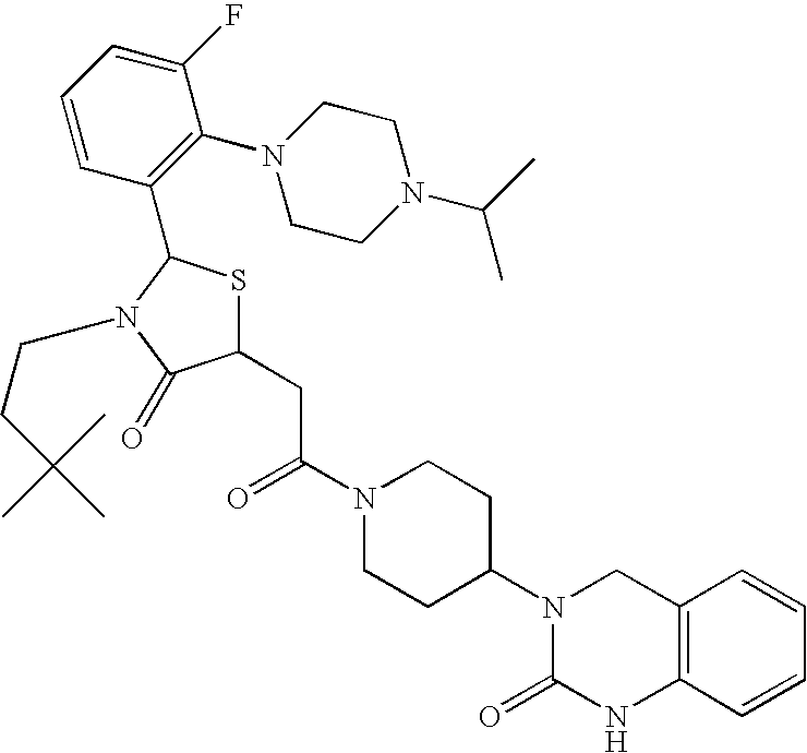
C(C(N1CCC(N2C(=O)NC3=C(C2)C=CC=C3)CC1)=O)C1SC(C2=C(N3CCN(C(C)C)CC3)C(F)=CC=C2)N(CCC(C)(C)C)C1=O
